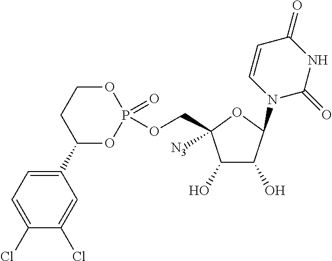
C1(O)C(O)C(N2C=CC(=O)NC2=O)OC1(COP1(=O)OCCC(C2=CC=C(Cl)C(Cl)=C2)O1)[N3]
